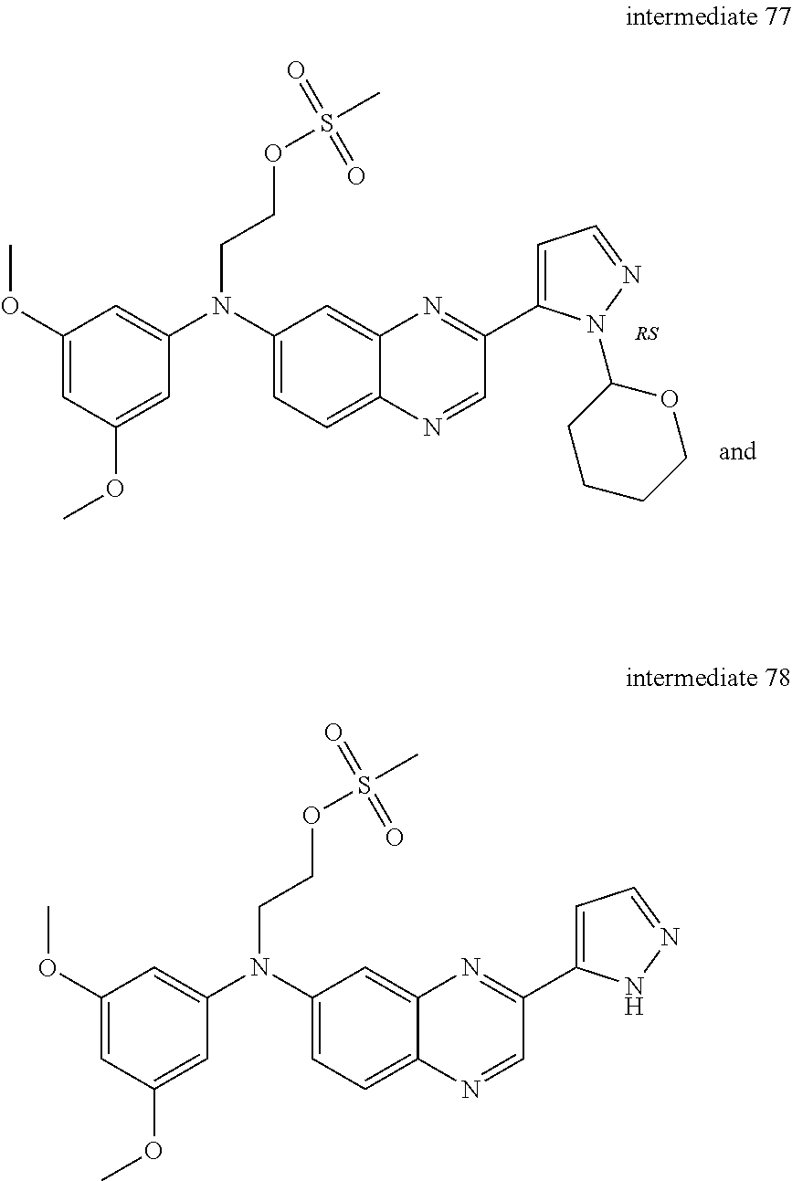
C1(OC)=CC(OC)=CC(N(C2=CC=C3C(=C2)N=C(C2=CC=NN2)C=N3)CCOS(C)(=O)=O)=C1.C1(OC)=CC(OC)=CC(N(C2=CC=C3C(=C2)N=C(C2=CC=NN2C2OCCCC2)C=N3)CCOS(C)(=O)=O)=C1
